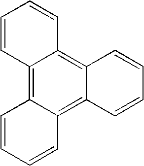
C12=C3C(=C4C(=C1C=CC=C2)C=CC=C4)C=CC=C3
